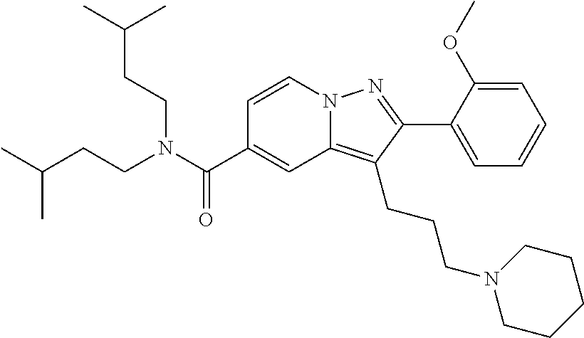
C1=CN2C(=C(CCCN3CCCCC3)C(C3=CC=CC=C3OC)=N2)C=C1C(N(CCC(C)C)CCC(C)C)=O
